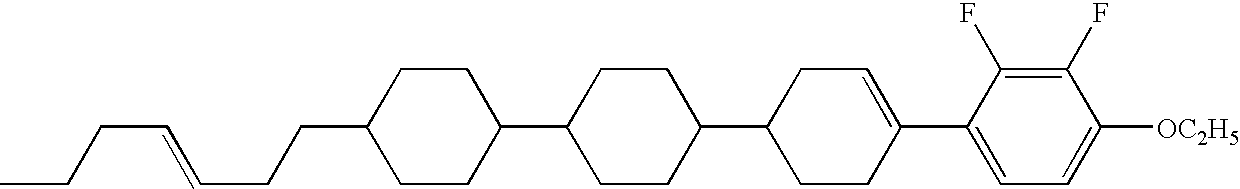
C1(F)=C(F)C(C2=CCC(C3CCC(C4CCC(CCC=CCCC)CC4)CC3)CC2)=CC=C1[OC2H5]
